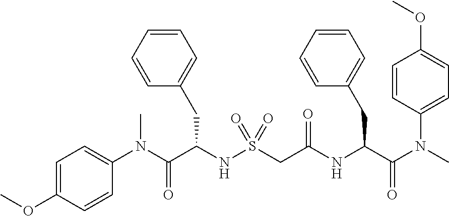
C1(N(C(C(NS(CC(NC(C(N(C)C2=CC=C(OC)C=C2)=O)CC2=CC=CC=C2)=O)(=O)=O)CC2=CC=CC=C2)=O)C)=CC=C(OC)C=C1
